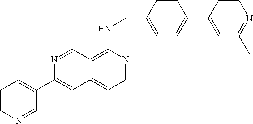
C12=C(NCC3=CC=C(C4=CC(C)=NC=C4)C=C3)N=CC=C1C=C(C1=CC=CN=C1)N=C2
